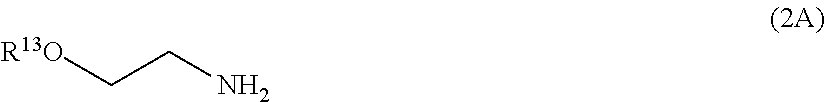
[R13O]CCN
